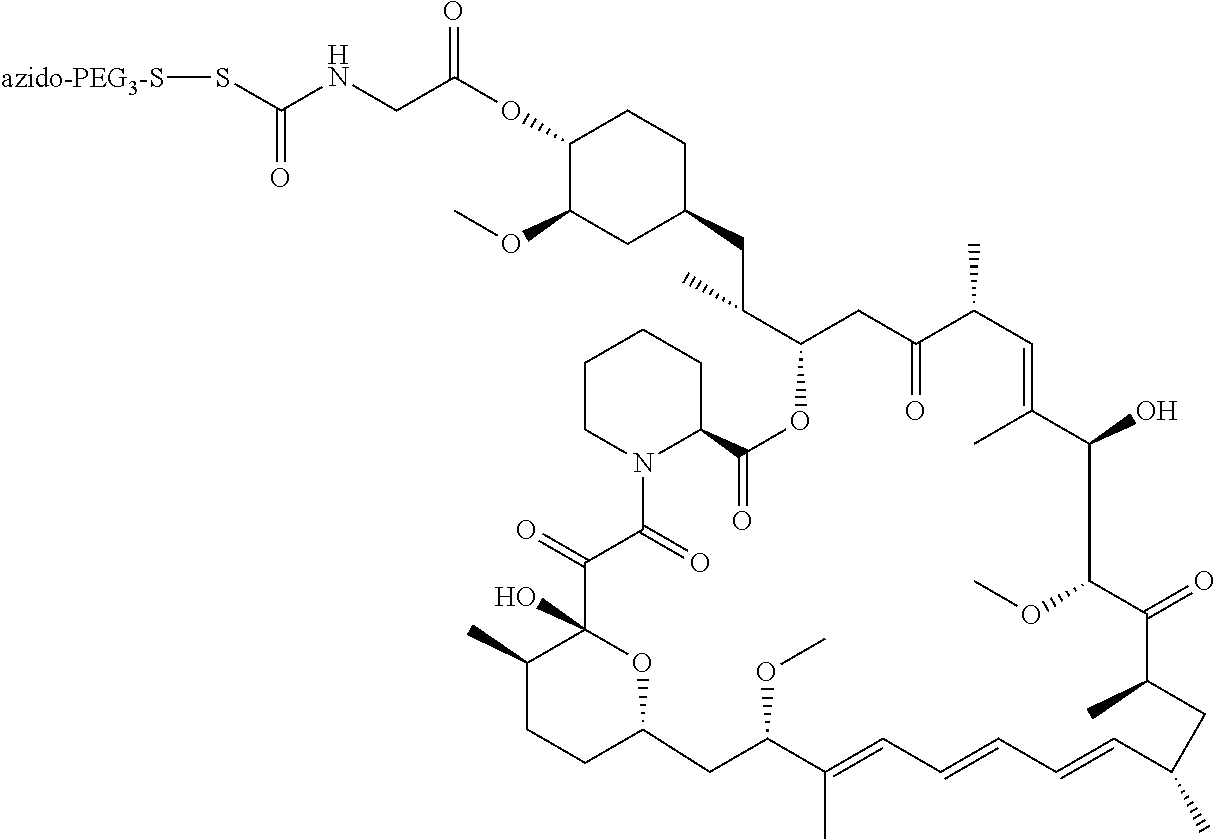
C(NCC(OC1C(OC)CC(CC(C2CC(=O)C(C)C=C(C)C(O)C(OC)C(=O)C(C)CC(C)C=CC=CC=C(C)C(OC)CC3OC(O)(C(C)CC3)C(=O)C(=O)N3CCCCC3C(=O)O2)C)CC1)=O)(S[azido-PEG3-S])=O
